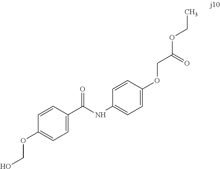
C(O)OC1=CC=C(C(NC2=CC=C(OCC(OCC)=O)C=C2)=O)C=C1
